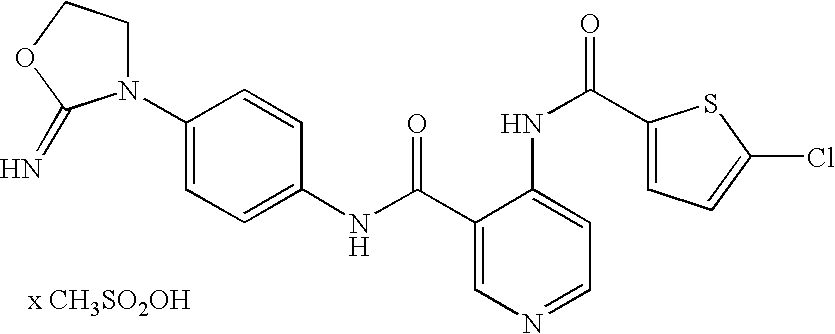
C1(NC(=O)C2=CN=CC=C2NC(C2=CC=C(Cl)S2)=O)=CC=C(N2CCOC2=N)C=C1.[x CH3SO2OH]
